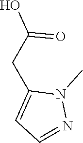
N1(C)N=CC=C1CC(O)=O
